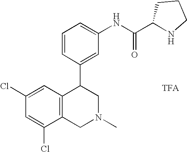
C1=C(NC(=O)C2CCCN2)C=C(C2C3=C(CN(C)C2)C(Cl)=CC(Cl)=C3)C=C1
